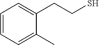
C1=CC=C(C)C(CCS)=C1
